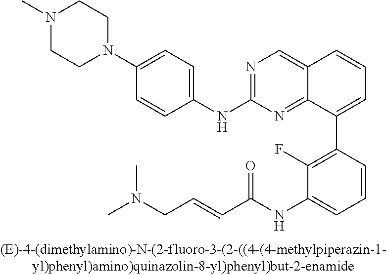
C1=CC(C2=CC=CC3=CN=C(NC4=CC=C(N5CCN(C)CC5)C=C4)N=C23)=C(F)C(NC(C=CCN(C)C)=O)=C1
